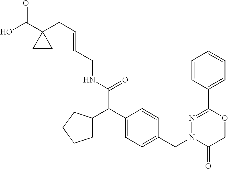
C(CNC(C(C1=CC=C(CN2C(=O)COC(C3=CC=CC=C3)=N2)C=C1)C1CCCC1)=O)=CCC1(C(O)=O)CC1
